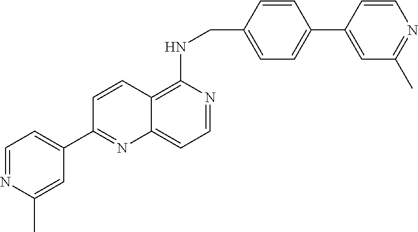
C12=C(NCC3=CC=C(C4=CC(C)=NC=C4)C=C3)N=CC=C1N=C(C1=CC=NC(C)=C1)C=C2
